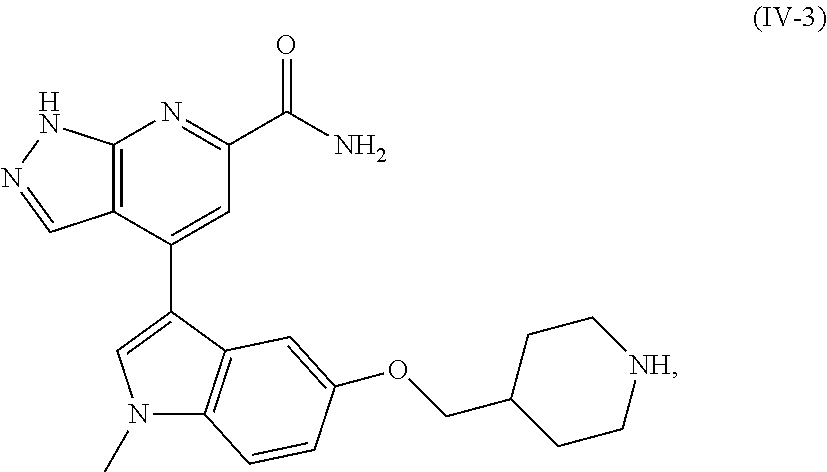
C12=C(C(C3=CN(C)C4=C3C=C(OCC3CC[NH]CC3)C=C4)=CC(C(N)=O)=N1)C=NN2
